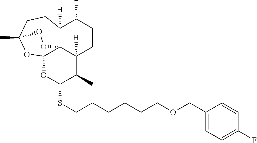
C12([H])C34C([H])(CCC1C)C(C)C(SCCCCCCOCC1=CC=C(F)C=C1)OC3OC(C)(CC2)OO4
